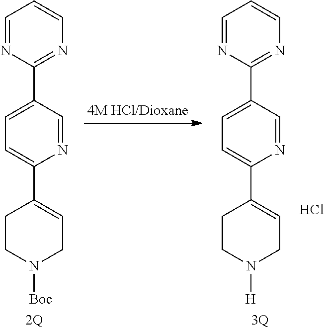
C1(C2=CC=C(C3=CCN([Boc])CC3)N=C2)=NC=CC=N1.C1(C2=CC=C(C3=CCN([H])CC3)N=C2)=NC=CC=N1.Cl
